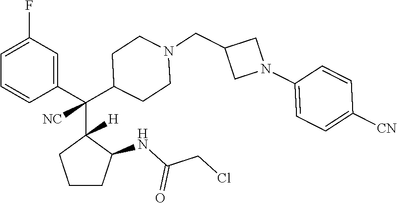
C1=C(F)C=C(C(C2([H])CCCC2NC(CCl)=O)(C2CCN(CC3CN(C4=CC=C([CN])C=C4)C3)CC2)[NC])C=C1
